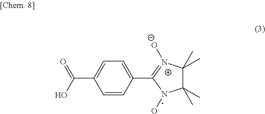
C1(C)(C)C(C)(C)[N+]([O-])=C(C2=CC=C(C(=O)O)C=C2)N1O
